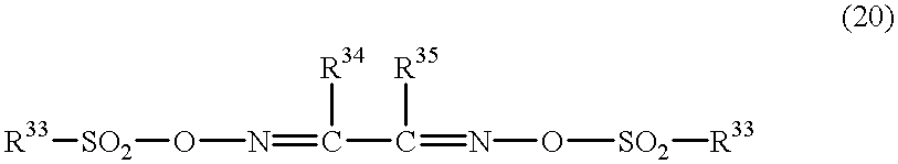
[R33][SO2]ON=C(C(=NO[SO2][R33])[R35])[R34]
